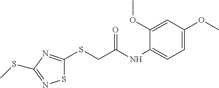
S1C(SCC(NC2=CC=C(OC)C=C2OC)=O)=NC(SC)=N1
